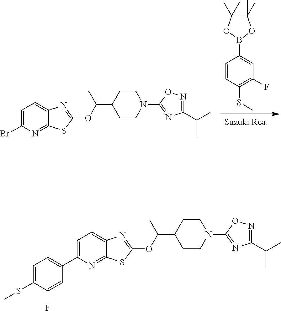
C12=CC=C(Br)N=C1SC(OC(C1CCN(C3=NC(C(C)C)=NO3)CC1)C)=N2.C1(B2OC(C)(C)C(C)(C)O2)=CC(F)=C(SC)C=C1.C12=CC=C(C3=CC=C(SC)C(F)=C3)N=C1SC(OC(C1CCN(C3=NC(C(C)C)=NO3)CC1)C)=N2
